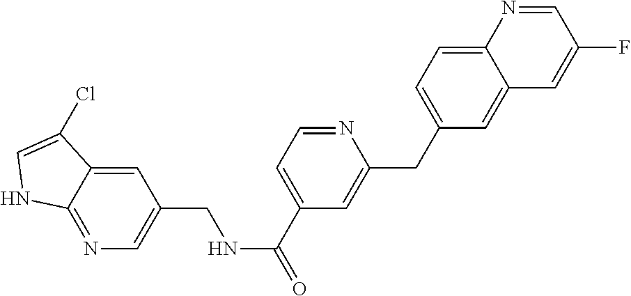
C1(CC2=CC=C3C(=C2)C=C(F)C=N3)=CC(C(=O)NCC2=CN=C3C(=C2)C(Cl)=CN3)=CC=N1
